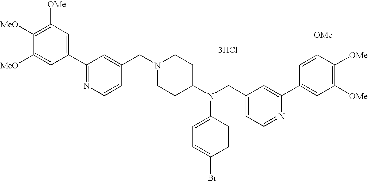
C1=C([MeO])C([MeO])=C([OMe])C=C1C1=NC=CC(CN2CCC(N(CC3=CC=NC(C4=CC([OMe])=C([OMe])C([OMe])=C4)=C3)C3=CC=C(Br)C=C3)CC2)=C1.[3HCl]
